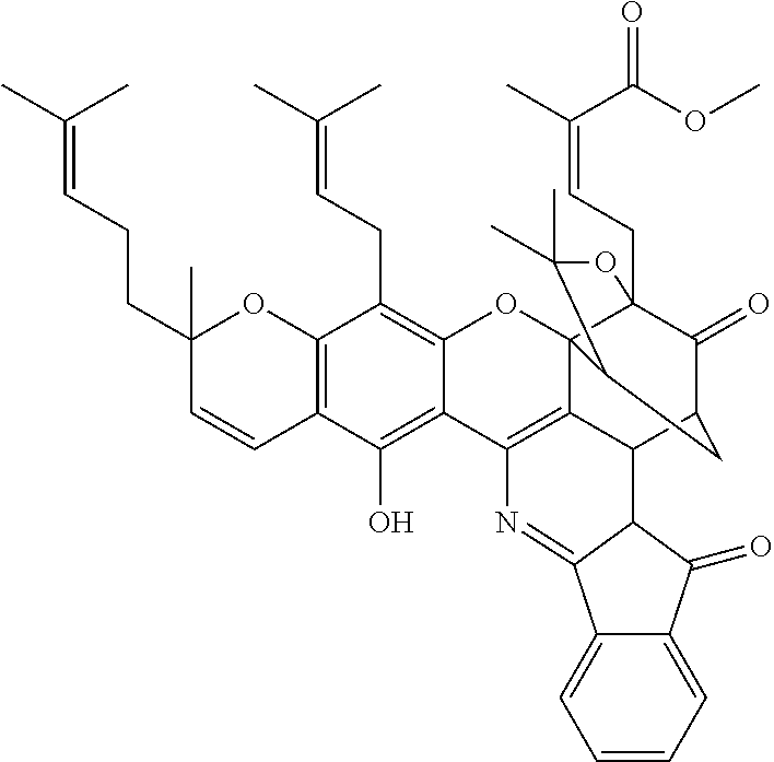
C12=C(C=CC(CCC=C(C)C)(C)O1)C(O)=C1C(=C2CC=C(C)C)OC23C4(CC=C(C)C(OC)=O)C(=O)C(CC2C(C)(C)O4)C2C3=C1N=C1C3=CC=CC=C3C(=O)C21
